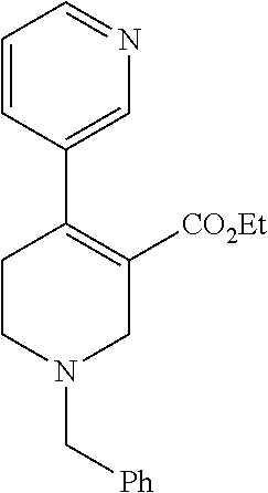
C1=CC(C2=C([CO2Et])CN(C[Ph])CC2)=CN=C1
